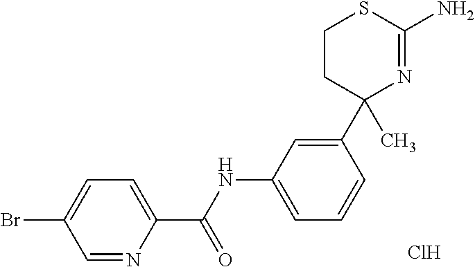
C1(C2(C)N=C(N)SCC2)=CC(NC(C2=CC=C(Br)C=N2)=O)=CC=C1.Cl
